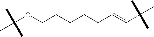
C(OCCCCCC=CC(C)(C)C)(C)(C)C
